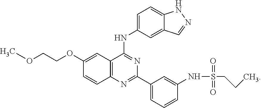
C12=C(N=C(C3=CC=CC(NS(=O)(=O)CCC)=C3)N=C1NC1=CC=C3C(=C1)C=NN3)C=CC(OCCOC)=C2
